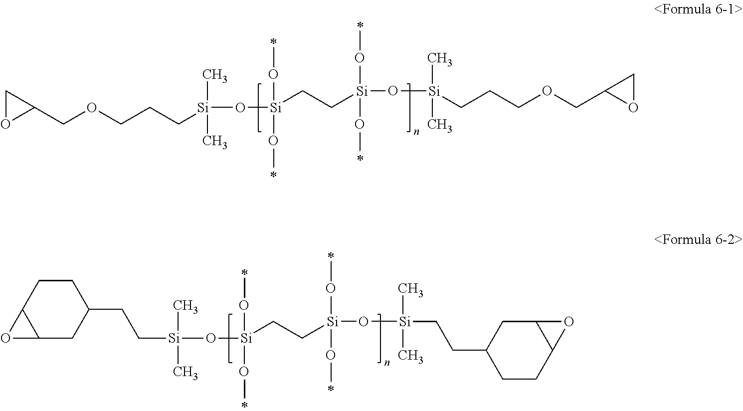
C1(COCCC[Si](C)(C)O[Si](CC[Si](OC)(OC)O[Si](CCCOCC2OC2)(C)C)(OC)OC)CO1.[Si](C)(C)(O[Si](CC[Si](OC)(OC)O[Si](C)(C)CCC1CCC2C(C1)O2)(OC)OC)CCC1CCC2C(C1)O2
